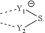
[Y1](S[Y2]C)C
